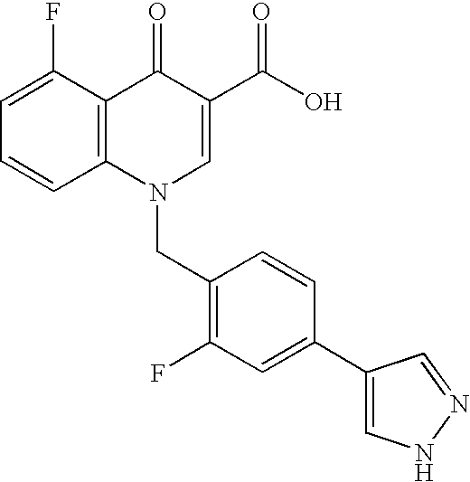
C12=C(C(F)=CC=C1)C(=O)C(C(O)=O)=CN2CC1=C(F)C=C(C2=CNN=C2)C=C1
